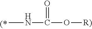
CNC(O[R)])=O
